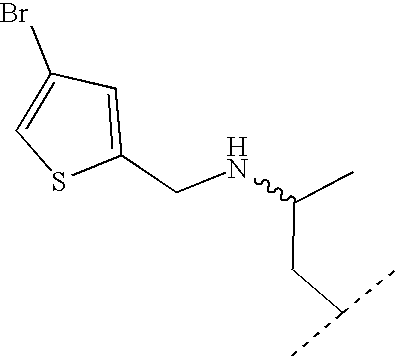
N(C(CC(C)C)C)CC1=CC(Br)=CS1
